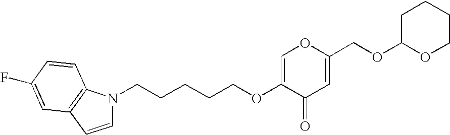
C1=C(OCCCCCN2C=CC3=C2C=CC(F)=C3)C(=O)C=C(COC2CCCCO2)O1
